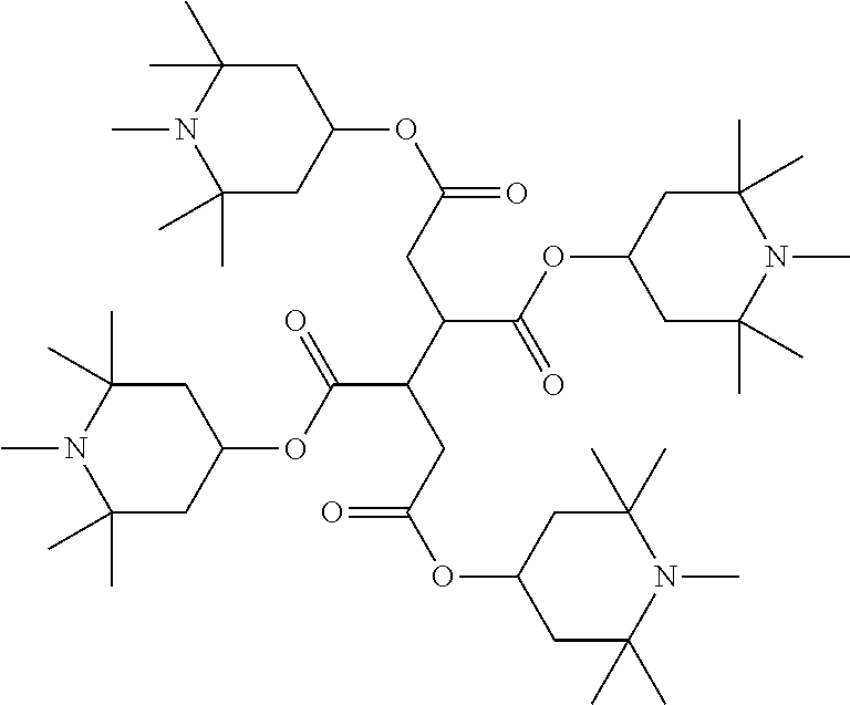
C1(C)(C)CC(OC(=O)CC(C(CC(OC2CC(C)(C)N(C)C(C)(C)C2)=O)C(OC2CC(C)(C)N(C)C(C)(C)C2)=O)C(OC2CC(C)(C)N(C)C(C)(C)C2)=O)CC(C)(C)N1C
